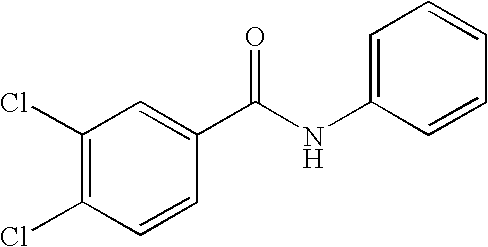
C1(Cl)=C(Cl)C=CC(C(NC2=CC=CC=C2)=O)=C1
